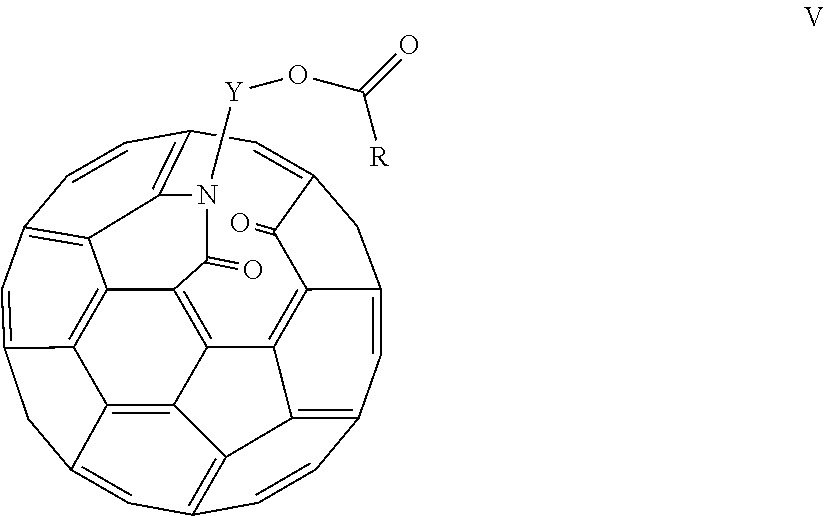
C12=C3C4=C5C(=C1)CC1=CC6=C7C(=C15)C1=C4C4=C5C(=CC(=C43)C=C2)CC(=CC(=C7N([Y]OC([R])=O)C1=O)C=C6)C5=O
